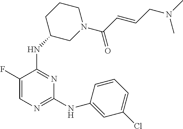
N(C1=NC=C(F)C(NC2CN(C(C=CCN(C)C)=O)CCC2)=N1)C1=CC(Cl)=CC=C1
